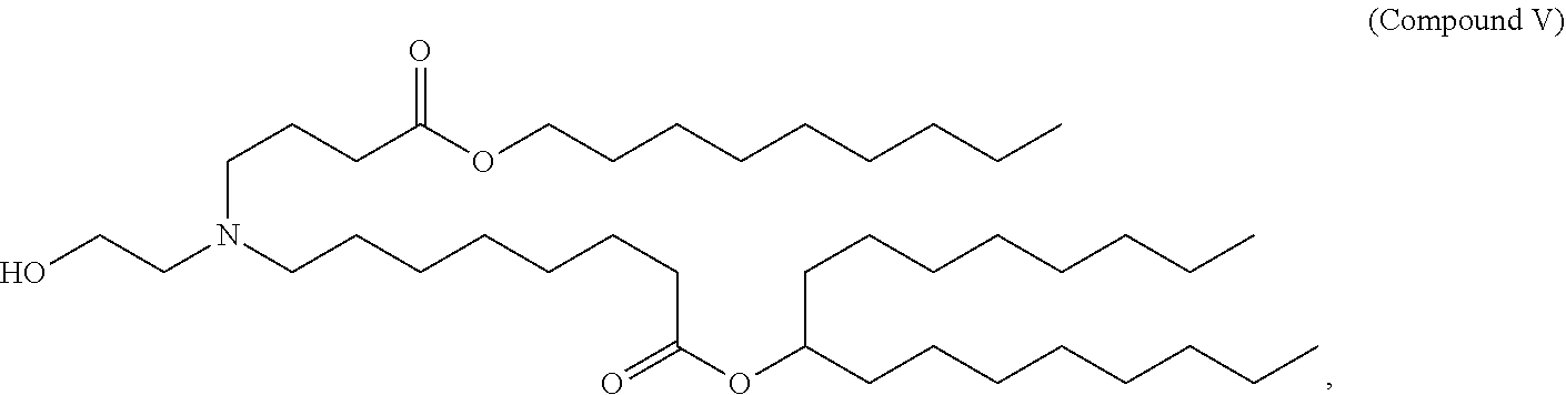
C(N(CCCCCCCC(OC(CCCCCCCC)CCCCCCCC)=O)CCCC(OCCCCCCCCC)=O)CO
